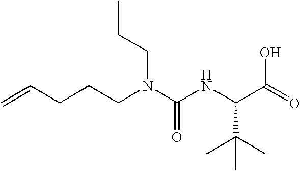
C=CCCCN(C(NC(C(=O)O)C(C)(C)C)=O)CCC
